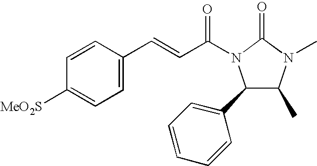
C1(C)N(C)C(=O)N(C(C=CC2=CC=C([MeO2S])C=C2)=O)C1C1=CC=CC=C1
